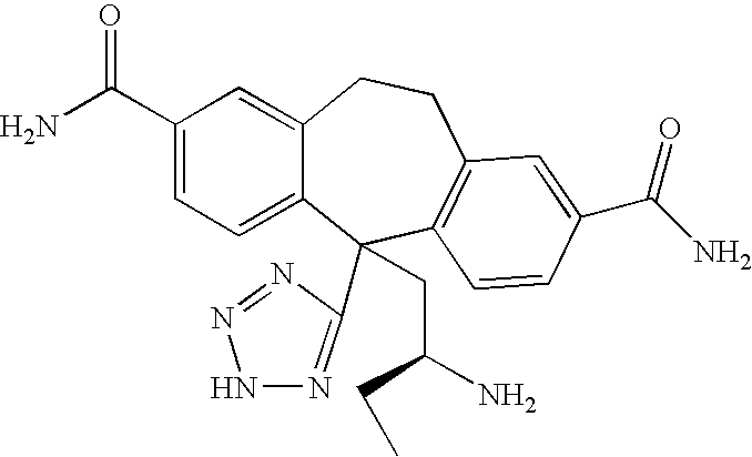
C1(C(N)=O)=CC=C2C(=C1)CCC1=C(C2(C2=NNN=N2)CC(N)CC)C=CC(C(N)=O)=C1
